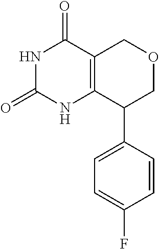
N1C(=O)NC2=C(C1=O)COCC2C1=CC=C(F)C=C1
